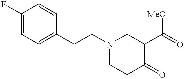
C1(F)=CC=C(CCN2CCC(=O)C(C(=O)[MeO])C2)C=C1
